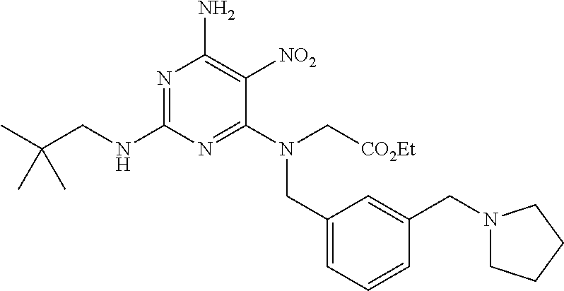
N1=C(NCC(C)(C)C)N=C(N(C[CO2Et])CC2=CC=CC(CN3CCCC3)=C2)C([NO2])=C1N
